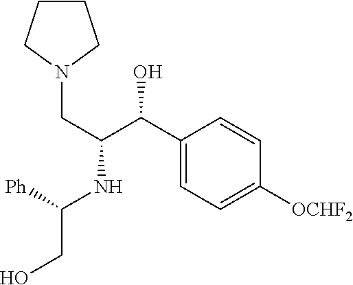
[Ph]C(NC(C(C1=CC=C([OCHF2])C=C1)O)CN1CCCC1)CO
